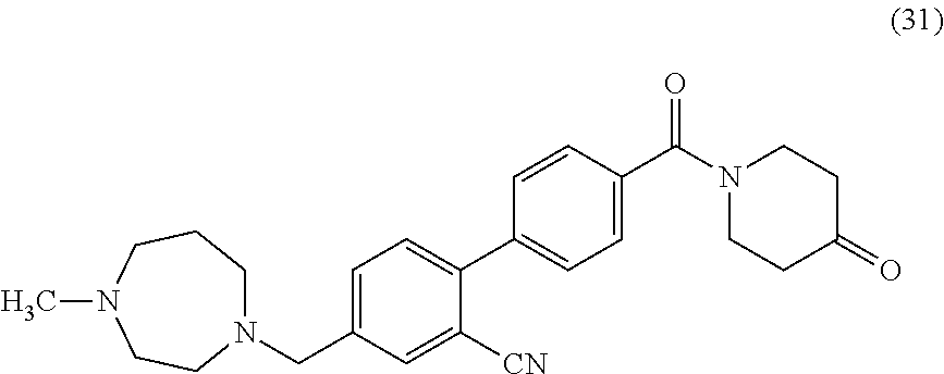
N1(CC2=CC=C(C3=CC=C(C(N4CCC(=O)CC4)=O)C=C3)C([CN])=C2)CCCN(C)CC1
